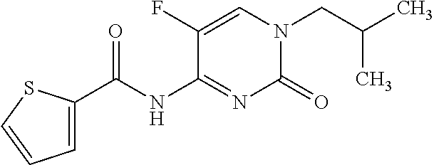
C(CN1C(=O)N=C(NC(C2=CC=CS2)=O)C(F)=C1)(C)C
